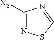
C1([X2])=NSC=N1
